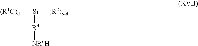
[(R1O)d][Si]([(R2)3-d])[R3][NR6H]
